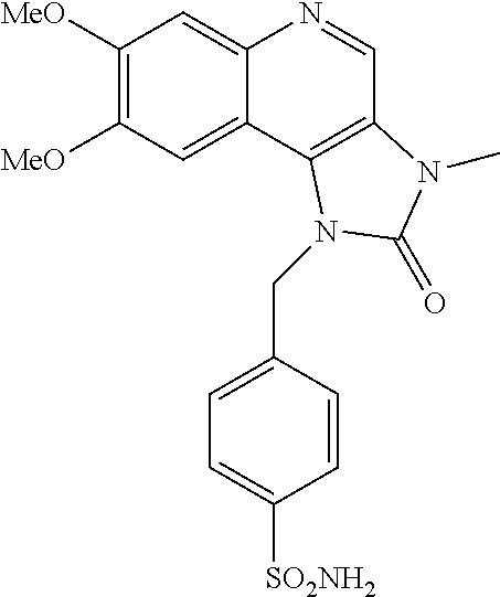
C1([MeO])=C([MeO])C=C2C(=C1)N=CC1=C2N(CC2=CC=C([SO2NH2])C=C2)C(=O)N1C
